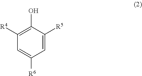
C1=C([R5])C(O)=C([R4])C=C1[R6]
